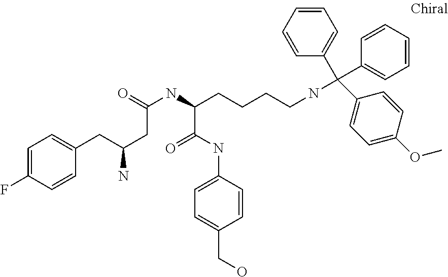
C(NC(CCCCNC(C1=CC=CC=C1)(C1=CC=CC=C1)C1=CC=C(OC)C=C1)C(=O)NC1=CC=C(CO)C=C1)(=O)CC(N)CC1=CC=C(F)C=C1
